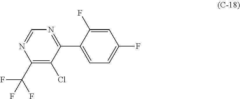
N1=C(C2=CC=C(F)C=C2F)C(Cl)=C(C(F)(F)F)N=C1
